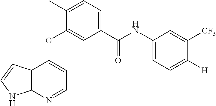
O(C1=CC(C(NC2=CC=C([H])C([CF3])=C2)=O)=CC=C1C)C1=CC=NC2=C1C=CN2
